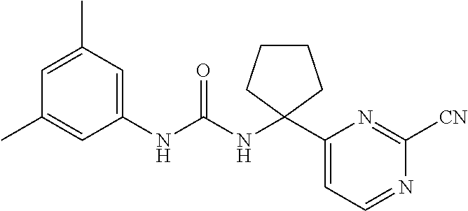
C1(NC(NC2(C3=CC=NC([CN])=N3)CCCC2)=O)=CC(C)=CC(C)=C1
